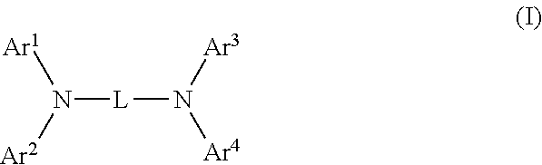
N([L]N([Ar4])[Ar3])([Ar2])[Ar1]
